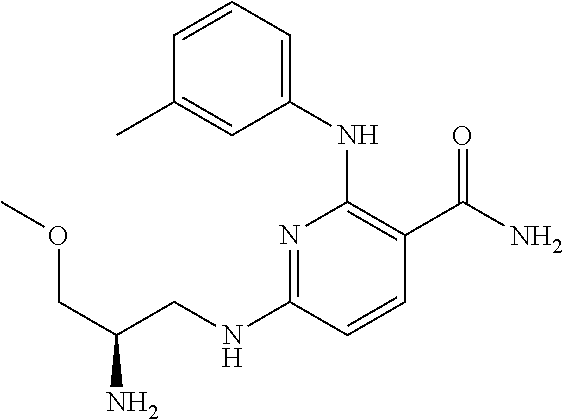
C1(NCC(COC)N)=NC(NC2=CC=CC(C)=C2)=C(C(N)=O)C=C1
